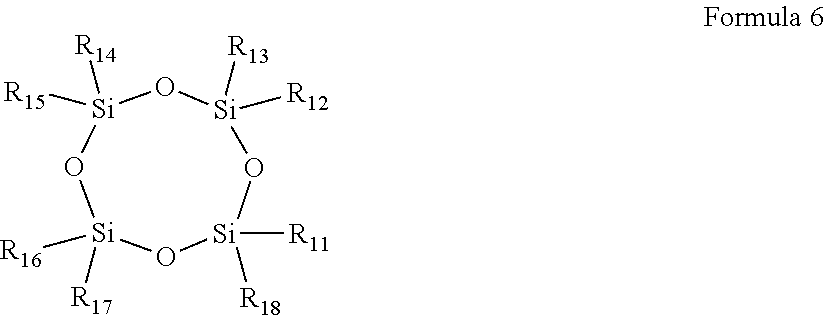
[Si]1([R11])([R18])O[Si]([R13])([R12])O[Si]([R15])([R14])O[Si]([R16])([R17])O1
